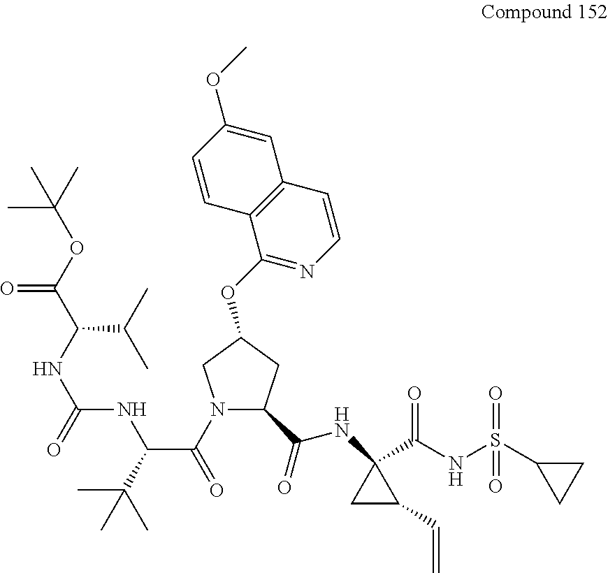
N1(C(=O)C(C(C)(C)C)NC(NC(C(OC(C)(C)C)=O)C(C)C)=O)C(C(=O)NC2(C(NS(C3CC3)(=O)=O)=O)CC2C=C)CC(OC2=NC=CC3=C2C=CC(OC)=C3)C1
